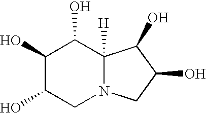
C1(O)C(O)CN2C([H])(C1O)C(O)C(O)C2
